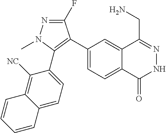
C1(C2=C(C3=CC=C4C(=C3[NC])C=CC=C4)N(C)N=C2F)=CC=C2C(=C1)C(CN)=NNC2=O
